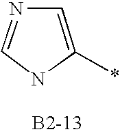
C1=NC=C(*)N1
